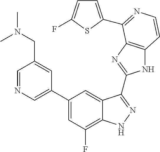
C1=C(C2=CC(F)=C3C(=C2)C(C2=NC4=C(N2)C=CN=C4C2=CC=C(F)S2)=NN3)C=C(CN(C)C)C=N1
